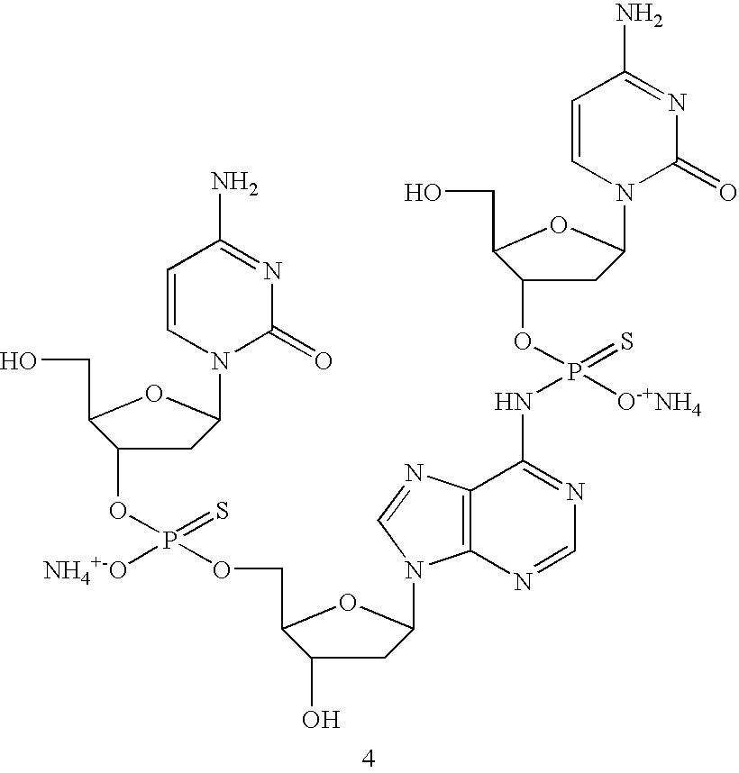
C1C(OP([NH4+-O])(=S)OCC2C(O)CC(N3C4=C(N=C3)C(NP(=S)(OC3CC(N5C=CC(N)=NC5=O)OC3CO)[O-+NH4])=NC=N4)O2)C(CO)OC1N1C=CC(N)=NC1=O
